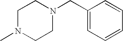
C1(CN2CCN(C)CC2)=CC=CC=C1
